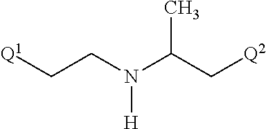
CC(C[Q2])N(CC[Q1])[H]
